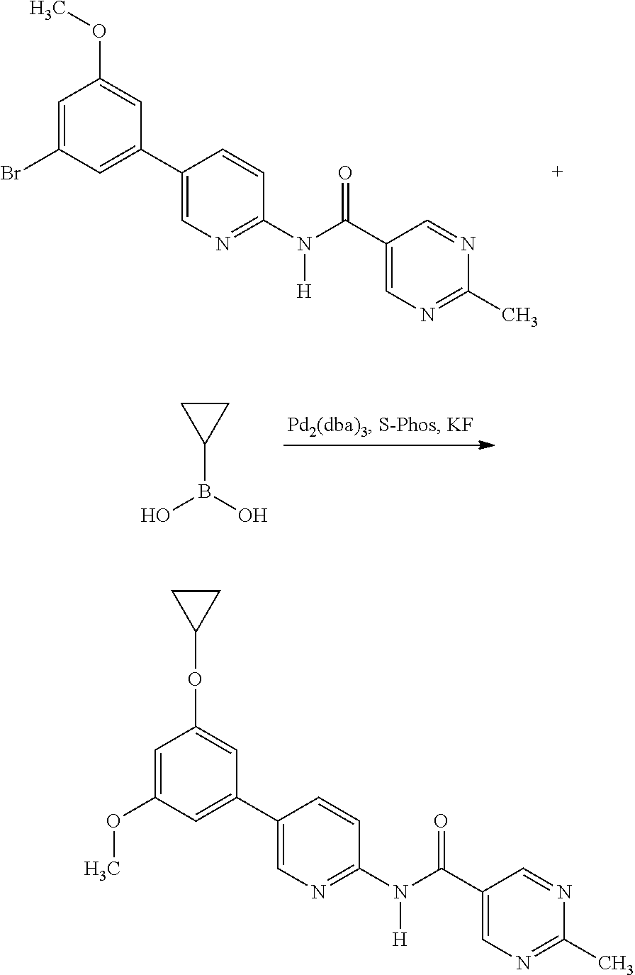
C1(C2=CC(Br)=CC(OC)=C2)=CN=C(N([H])C(C2=CN=C(C)N=C2)=O)C=C1.OB(O)C1CC1.C1(C2=CC(OC)=CC(OC3CC3)=C2)=CN=C(N([H])C(C2=CN=C(C)N=C2)=O)C=C1
